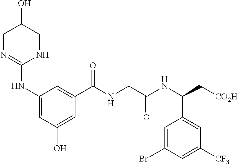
C1N=C(NC2=CC(O)=CC(C(NCC(NC(C[CO2H])C3=CC([CF3])=CC(Br)=C3)=O)=O)=C2)NCC1O
